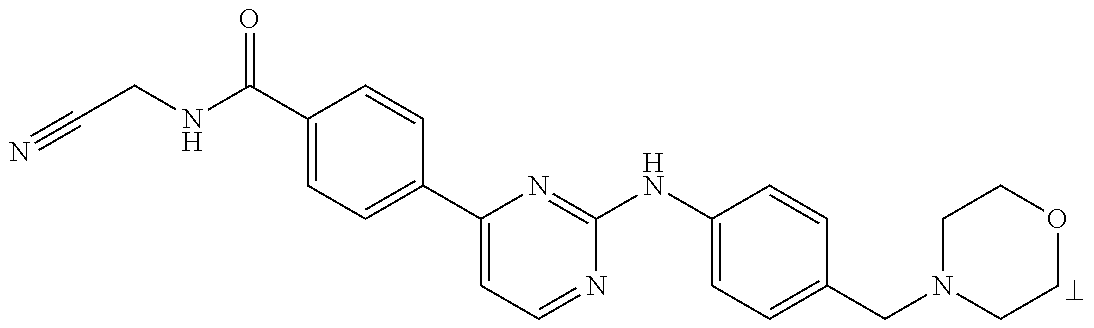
C1(C(NCC#N)=O)=CC=C(C2=CC=NC(NC3=CC=C(CN4CCOCC4)C=C3)=N2)C=C1
